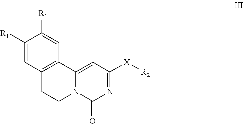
C12=C(C3=CC([X][R2])=NC(=O)N3CC1)C=C([R1])C([R1])=C2
